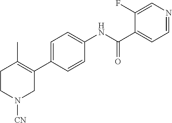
C1=C(C2=C(C)CCN([CN])C2)C=CC(NC(C2=CC=NC=C2F)=O)=C1
